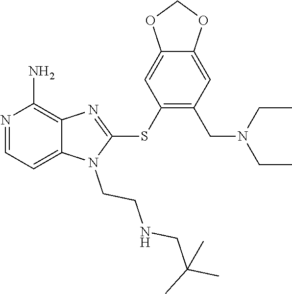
C12=CC=NC(N)=C1N=C(SC1=C(CN(CC)CC)C=C3C(=C1)OCO3)N2CCNCC(C)(C)C
